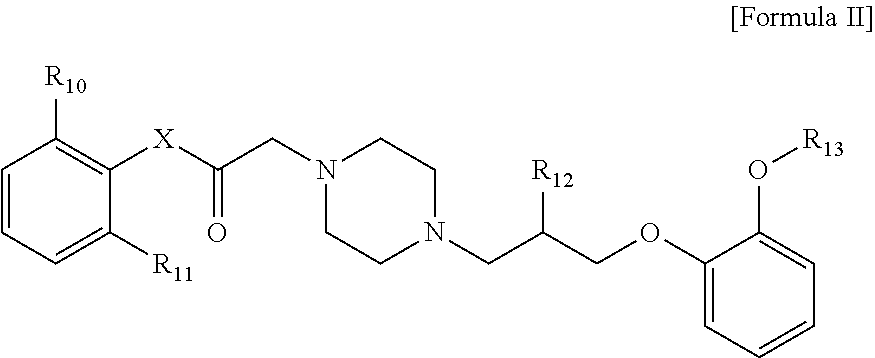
C1=CC=C([R11])C([X]C(CN2CCN(CC(COC3=CC=CC=C3O[R13])[R12])CC2)=O)=C1[R10]
